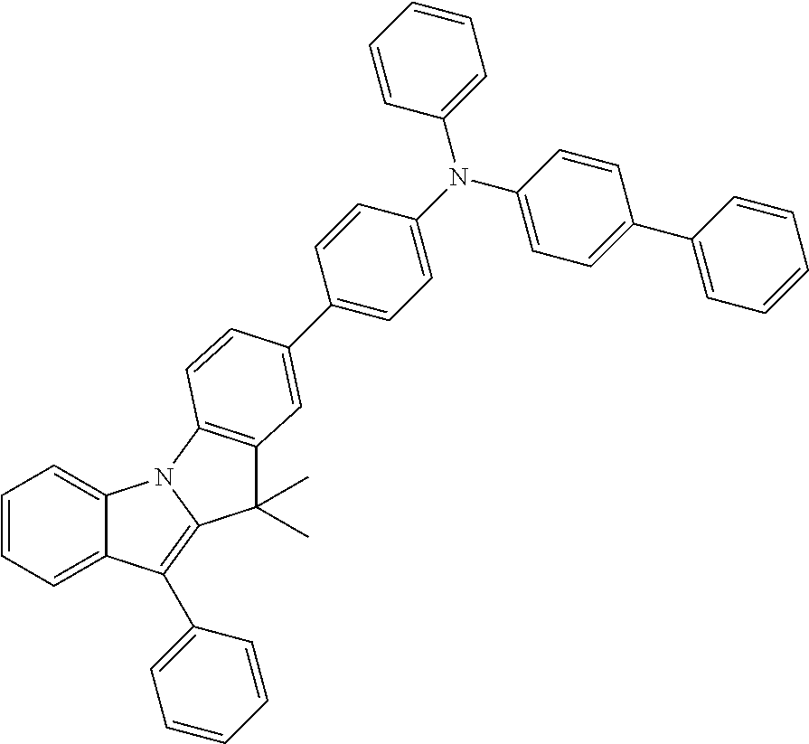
C12=CC=CC=C1C(C1=CC=CC=C1)=C1N2C2=C(C1(C)C)C=C(C1=CC=C(N(C3=CC=C(C4=CC=CC=C4)C=C3)C3=CC=CC=C3)C=C1)C=C2
